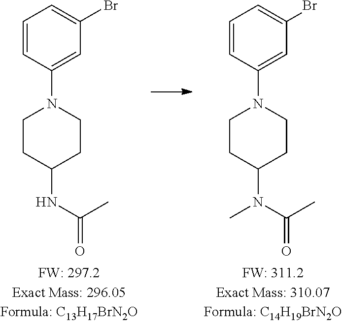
C1=CC(N2CCC(N(C)C(=O)C)CC2)=CC(Br)=C1.C1=CC(N2CCC(NC(C)=O)CC2)=CC(Br)=C1
